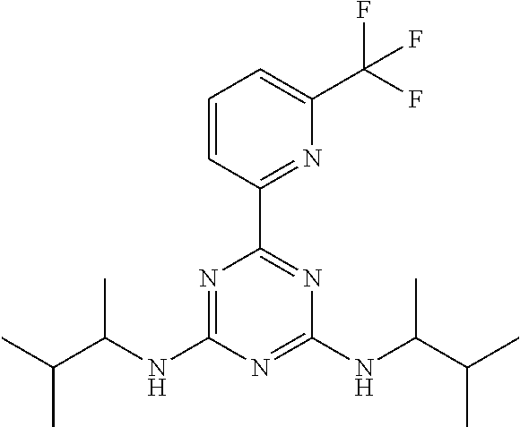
N(C1=NC(C2=NC(C(F)(F)F)=CC=C2)=NC(NC(C(C)C)C)=N1)C(C)C(C)C
